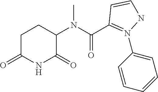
C1C(=O)NC(=O)C(N(C(C2=N(C3=CC=CC=C3)NC=C2)=O)C)C1
